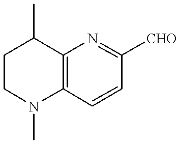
C12=C(C=CC([CHO])=N1)N(C)CCC2C
